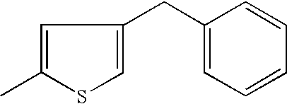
C1=C(C)SC=C1CC1=CC=CC=C1
